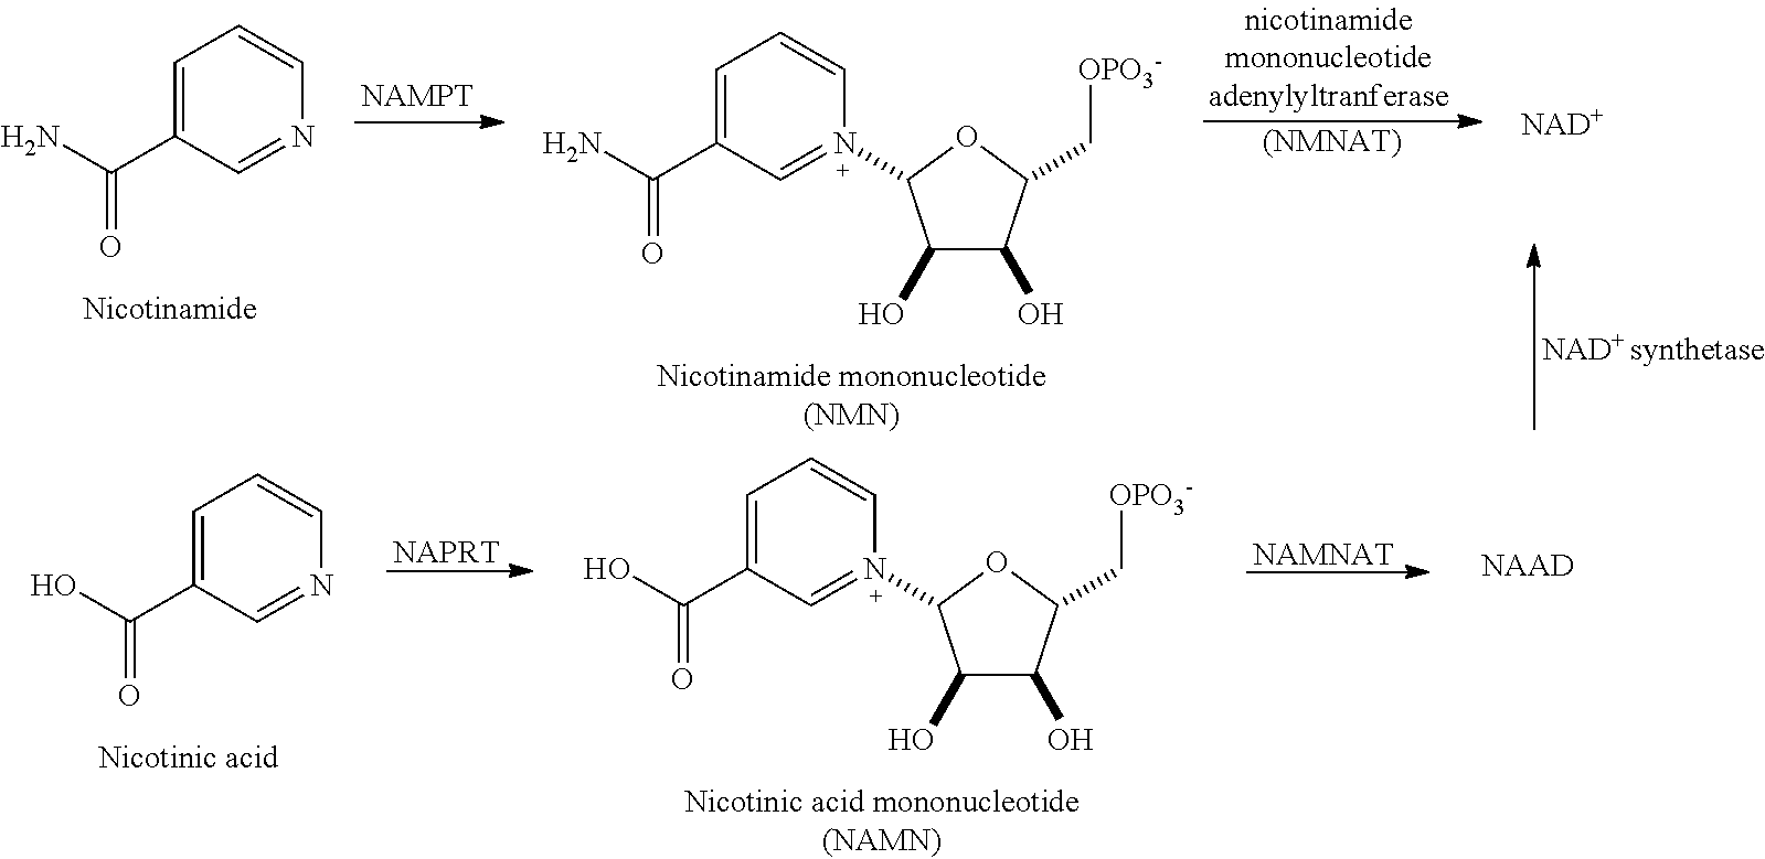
C1=C(C(N)=O)C=NC=C1.C1=C(C(N)=O)C=N(C2C(O)C(O)C(C[OPO3-])O2)C=C1.[(NMNAT)].[NAD+].C1=C(C(O)=O)C=N(C2C(O)C(O)C(C[OPO3-])O2)C=C1.[NAMNAT].C1=C(C(O)=O)C=NC=C1.[NAPRT].[NAAD]
